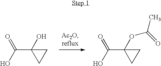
O=C(O)C1(O)CC1.O=C(O)C1(OC(C)=O)CC1
